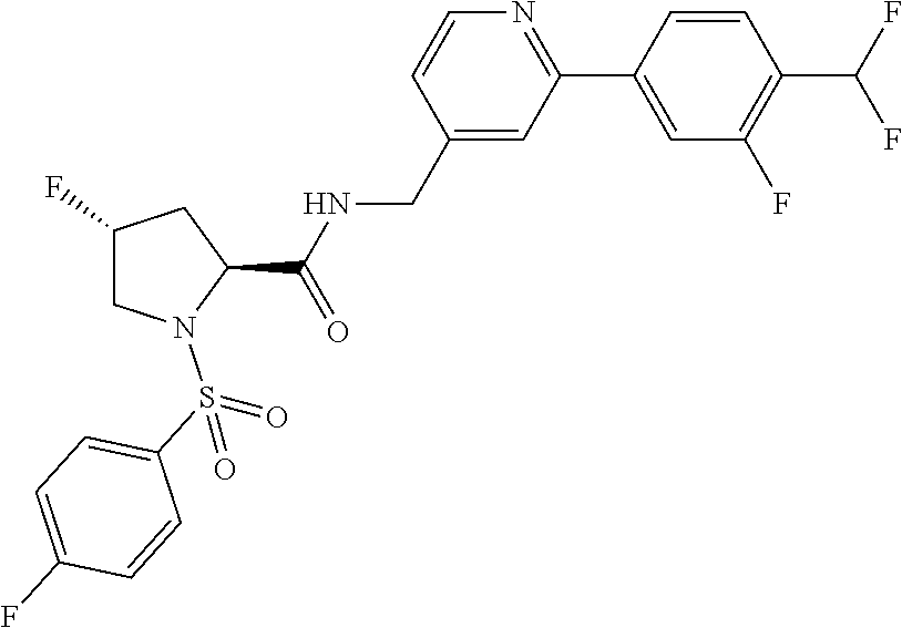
C1(F)CN(S(C2=CC=C(F)C=C2)(=O)=O)C(C(NCC2=CC(C3=CC(F)=C(C(F)F)C=C3)=NC=C2)=O)C1
